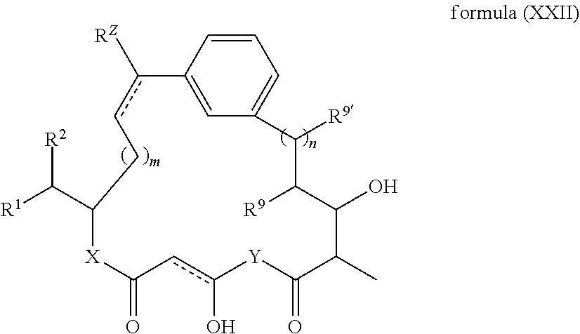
[X]1C(=O)cc(O)[Y]C(=O)C(C)C(O)C([R9])C([R9])C2=CC=CC(=C2)c([RZ])cCC1C([R1])[R2]
